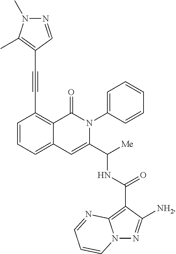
C12=CC=CC(C#CC3=C(C)N(C)N=C3)=C1C(=O)N(C1=CC=CC=C1)C(C([Me])NC(C1=C3N(N=C1[NH2])C=CC=N3)=O)=C2
